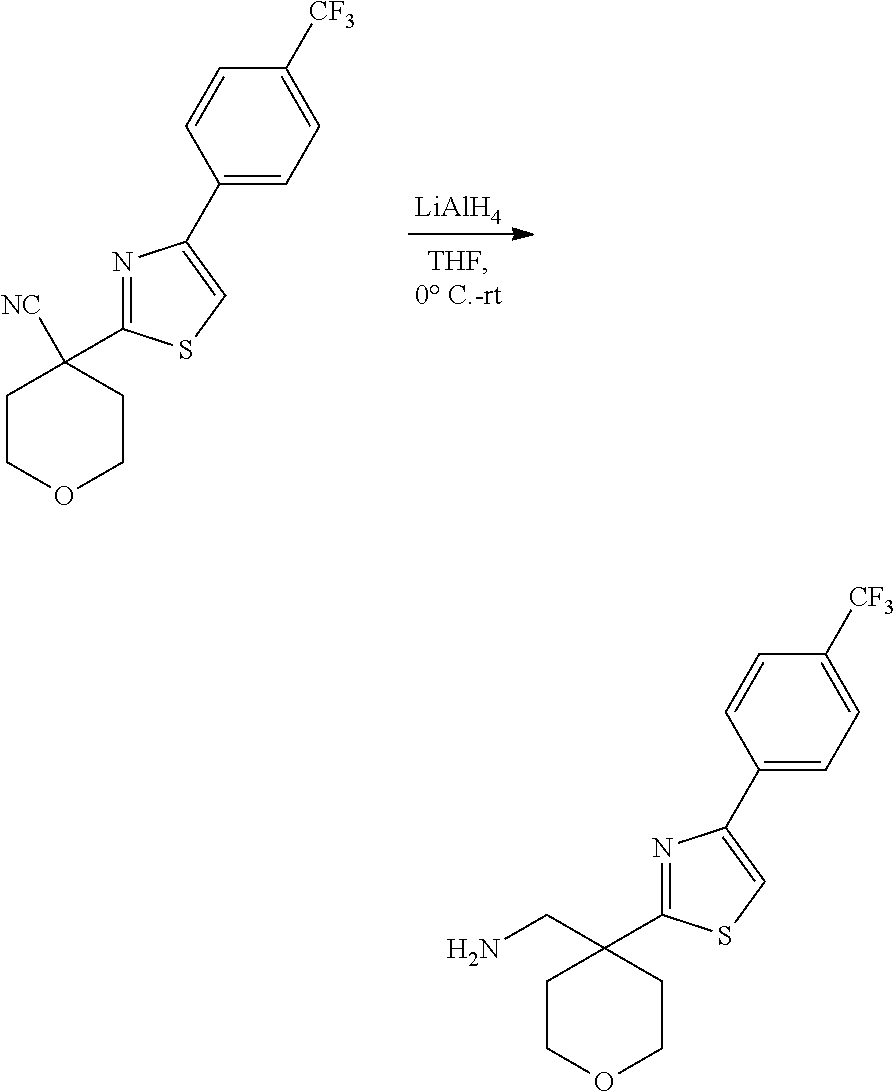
[LiAlH4].C1COCCC1(C1=NC(C2=CC=C([CF3])C=C2)=CS1)[NC].C1COCCC1(C1=NC(C2=CC=C([CF3])C=C2)=CS1)CN
